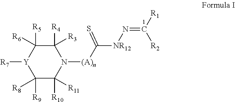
C1([R3])([R4])C([R6])([R5])[Y]([R7])C([R8])([R9])C([R11])([R10])N1[(A)n]C([NR12]N=C([R1])[R2])=S
